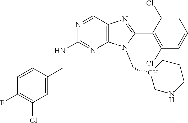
C12=C(C=NC(NCC3=CC(Cl)=C(F)C=C3)=N1)N=C(C1=C(Cl)C=CC=C1Cl)N2CC1CNCCC1
